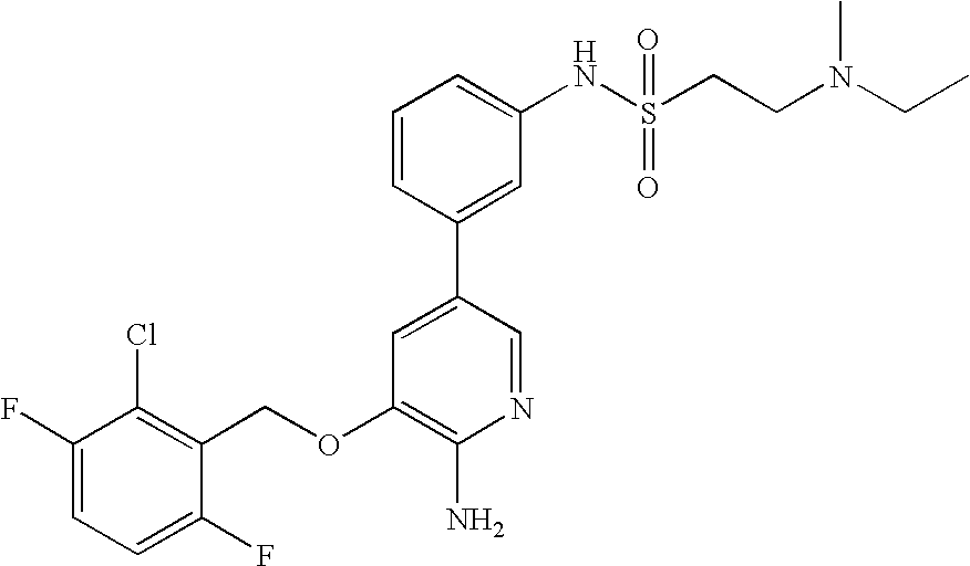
C1(F)=CC=C(F)C(COC2=C(N)N=CC(C3=CC(NS(CCN(CC)C)(=O)=O)=CC=C3)=C2)=C1Cl
